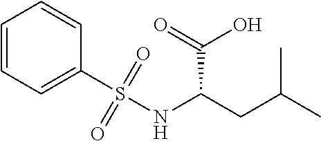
O=S(NC(CC(C)C)C(=O)O)(=O)C1=CC=CC=C1
